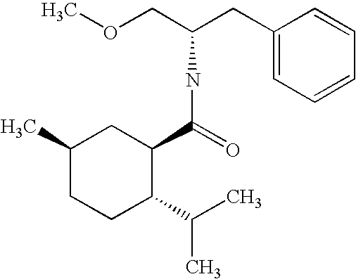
CC1CCC(C(C)C)C(C(=O)NC(CC2=CC=CC=C2)COC)C1
